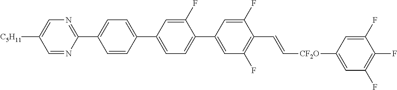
C1=C(C2=CC=C(C3=CC(F)=C(C=C[CF2O]C4=CC(F)=C(F)C(F)=C4)C(F)=C3)C(F)=C2)C=CC(C2=NC=C([C5H11])C=N2)=C1
